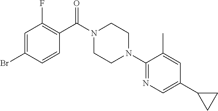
C1=C(Br)C=CC(C(N2CCN(C3=NC=C(C4CC4)C=C3C)CC2)=O)=C1F
